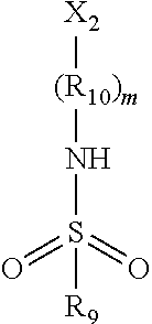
[(R10)m]([X2])NS(=O)(=O)[R9]
